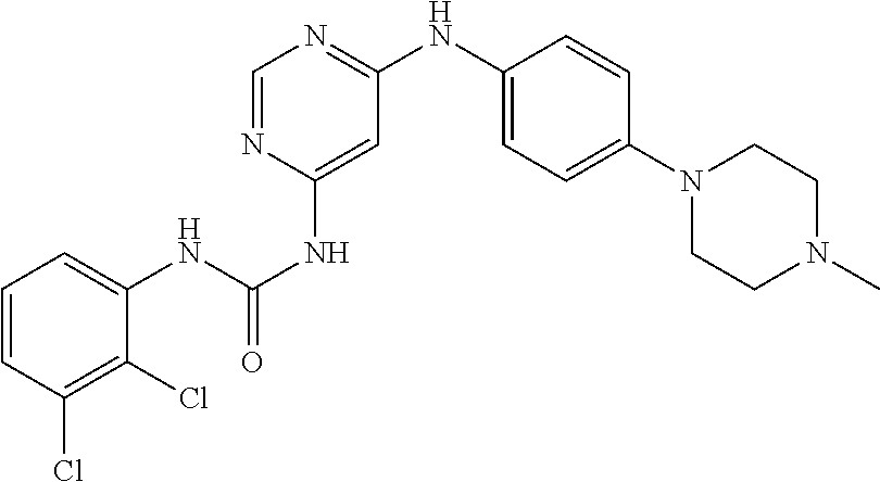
C1=CC(Cl)=C(Cl)C(NC(NC2=CC(NC3=CC=C(N4CCN(C)CC4)C=C3)=NC=N2)=O)=C1
